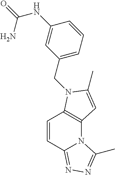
C1=CC2=NN=C(C)N2C2=C1N(CC1=CC=CC(NC(=O)N)=C1)C(C)=C2
